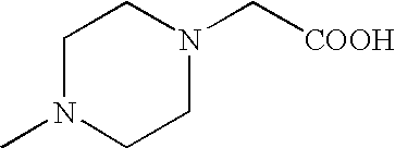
C1N(C)CCN(C[COOH])C1
